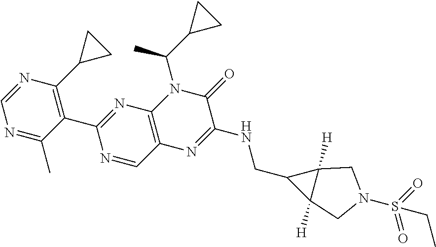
N1=C(C)C(C2=NC3=C(C=N2)N=C(NCC2C4([H])C2([H])CN(S(=O)(=O)CC)C4)C(=O)N3C(C2CC2)C)=C(C2CC2)N=C1
